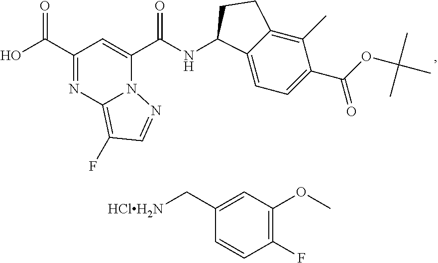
C(C1=NC2=C(F)C=NN2C(C(=O)NC2C3=CC=C(C(OC(C)(C)C)=O)C(C)=C3CC2)=C1)(=O)O.[HClH2N]CC1=CC(OC)=C(F)C=C1
